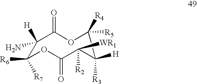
C1([H])(N)C(=O)OC([R5])([R4])C([R3])([H])C([R2])([WR1])C(=O)OC1([R7])[R6]
